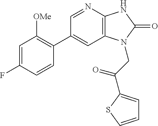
C1(C2=C([OMe])C=C(F)C=C2)=CC2=C(N=C1)NC(=O)N2CC(=O)C1=CC=CS1
